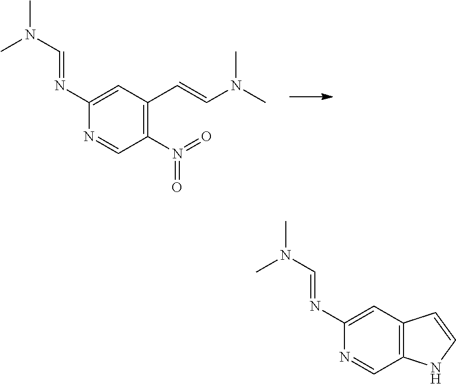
N1=CC(N(=O)=O)=C(C=CN(C)C)C=C1N=CN(C)C.N1=CC2=C(C=C1N=CN(C)C)C=CN2
